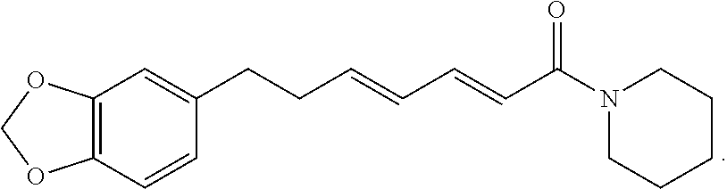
C12=C(C=CC(CCC=CC=CC(N3CCCCC3)=O)=C1)OCO2
